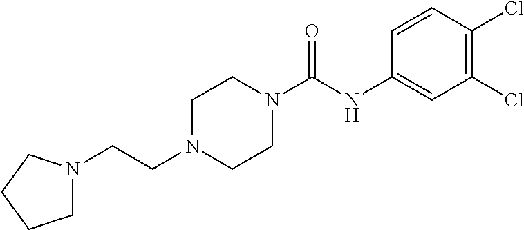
C(CN1CCN(C(=O)NC2=CC(Cl)=C(Cl)C=C2)CC1)N1CCCC1
